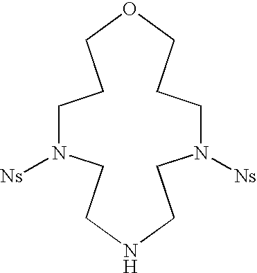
C1N([Ns])CCNCCN([Ns])CCCOCC1
